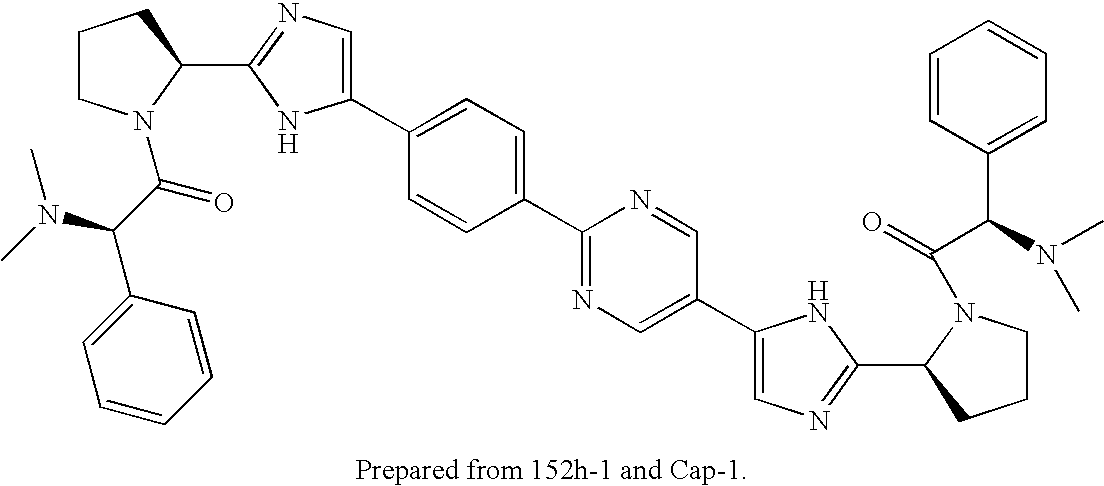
C1(C2=CC=C(C3=NC=C(C4=CN=C(C5N(C(=O)C(N(C)C)C6=CC=CC=C6)CCC5)N4)C=N3)C=C2)=CN=C(C2N(C(C(N(C)C)C3=CC=CC=C3)=O)CCC2)N1
